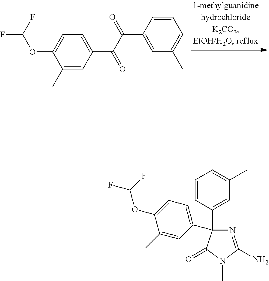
C1=CC(C(C(=O)C2=CC=C(OC(F)F)C(C)=C2)=O)=CC(C)=C1.C1=C(C2(C3=CC(C)=CC=C3)N=C(N)N(C)C2=O)C=C(C)C(OC(F)F)=C1
